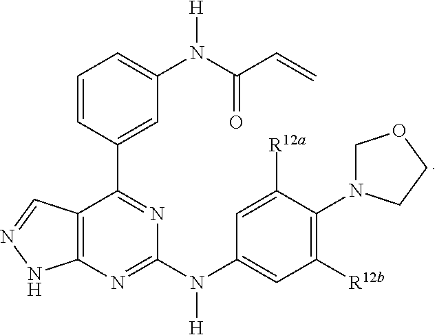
C12=C(N=C(N(C3=CC([R12b])=C(N4COCC4)C([R12a])=C3)[H])N=C1C1=CC(N(C(C=C)=O)[H])=CC=C1)NN=C2
